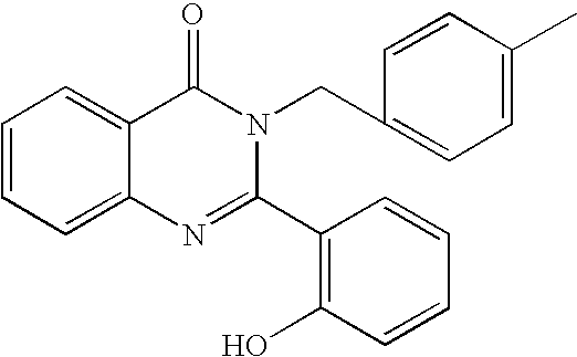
C1=CC=C2C(=C1)C(=O)N(CC1=CC=C(C)C=C1)C(C1=C(O)C=CC=C1)=N2
